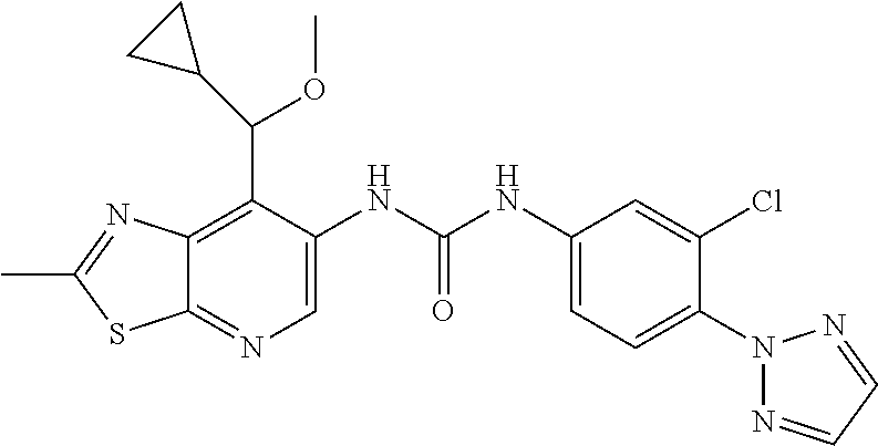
C12=C(C(C3CC3)OC)C(NC(NC3=CC=C(N4N=CC=N4)C(Cl)=C3)=O)=CN=C1SC(C)=N2
